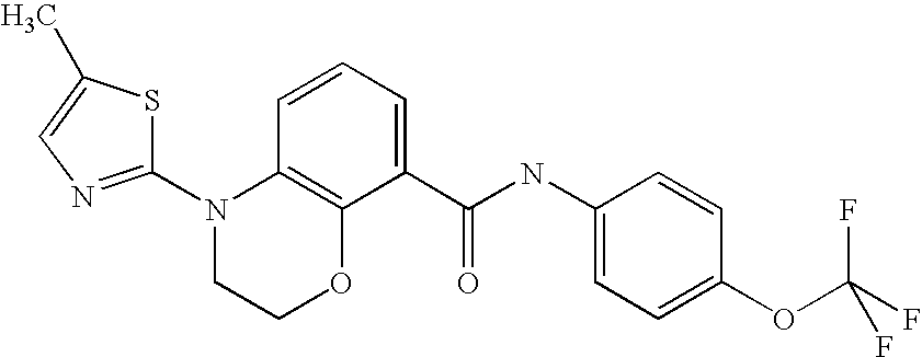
C12=C(C=CC=C1C(NC1=CC=C(OC(F)(F)F)C=C1)=O)N(C1=NC=C(C)S1)CCO2
